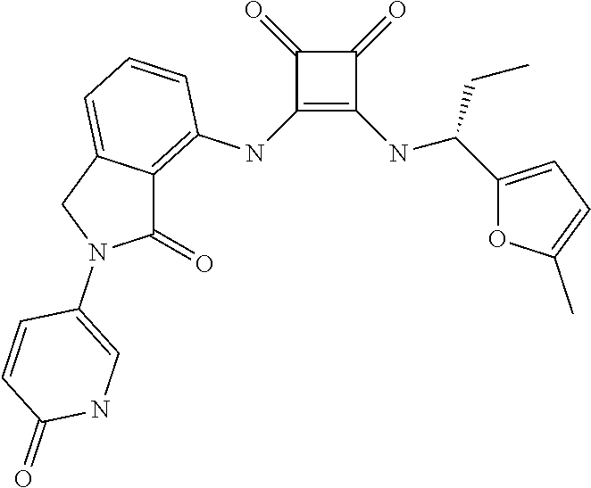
C1(NC2=C3C(=CC=C2)CN(C2=CNC(=O)C=C2)C3=O)=C(NC(C2=CC=C(C)O2)CC)C(=O)C1=O
